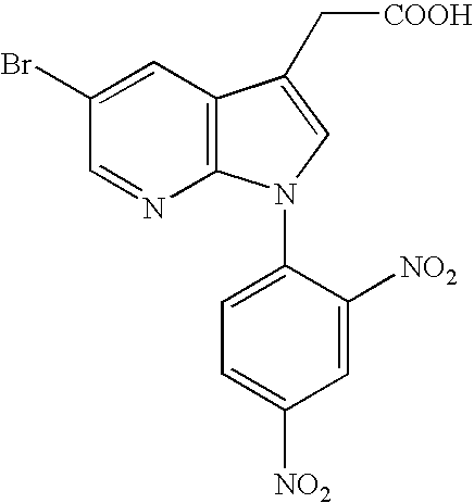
C1=NC2=C(C=C1Br)C(C[COOH])=CN2C1=CC=C([NO2])C=C1[NO2]
